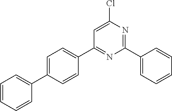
C1(C2=CC=CC=C2)=NC(Cl)=CC(C2=CC=C(C3=CC=CC=C3)C=C2)=N1
